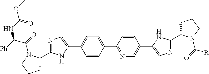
C1C(C2=NC=C(C3=CC=C(C4=NC=C(C5=CN=C(C6CCCN6C(=O)[R])N5)C=C4)C=C3)N2)N(C(=O)C([Ph])NC(OC)=O)CC1
